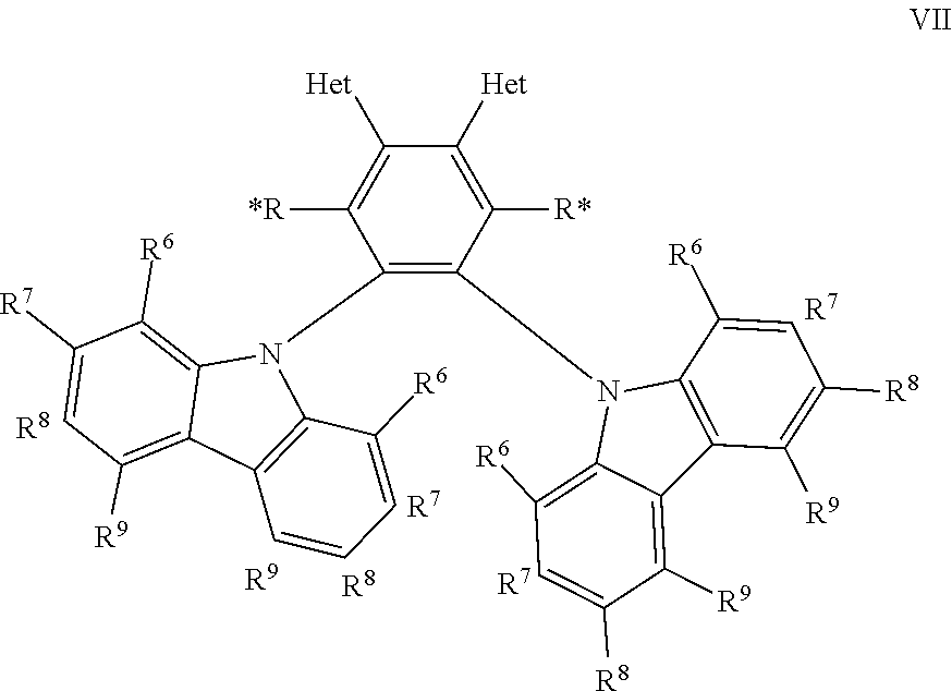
C1([Het])=C([R*])C(N2C3=C([R6])C=C([R8])C([R9])=C3C3=C2C([R6])=CC([R8])=C3[R9])=C(N2C3=C([R6])C([R7])=CC([R9])=C3C3=C2C([R6])=CC=C3)C([*R])=C1[Het].[R7].[R8].[R9].[R8].[R7].[R7]
